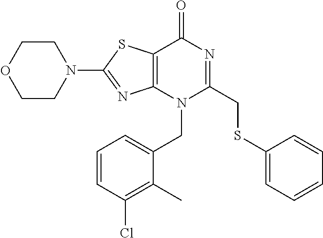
C1CN(C2=NC3=C(S2)C(=O)N=C(CSC2=CC=CC=C2)N3CC2=CC=CC(Cl)=C2C)CCO1
